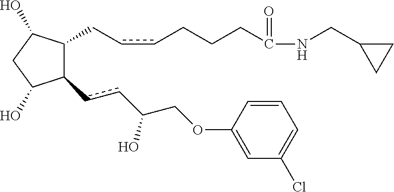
C1(ccC(COC2=CC(Cl)=CC=C2)O)C(CccCCCC(NCC2CC2)=O)C(O)CC1O
